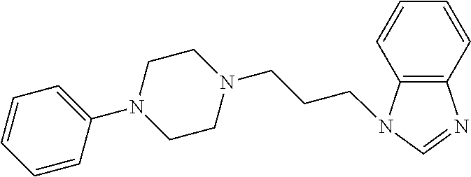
N1(C2=CC=CC=C2)CCN(CCCN2C3=C(N=C2)C=CC=C3)CC1
